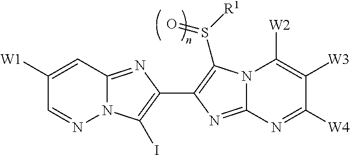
N12C(=NC(C3=C(S([R1])=O)N4C(=N3)N=C([W4])C([W3])=C4[W2])=C1I)C=C([W1])C=N2
